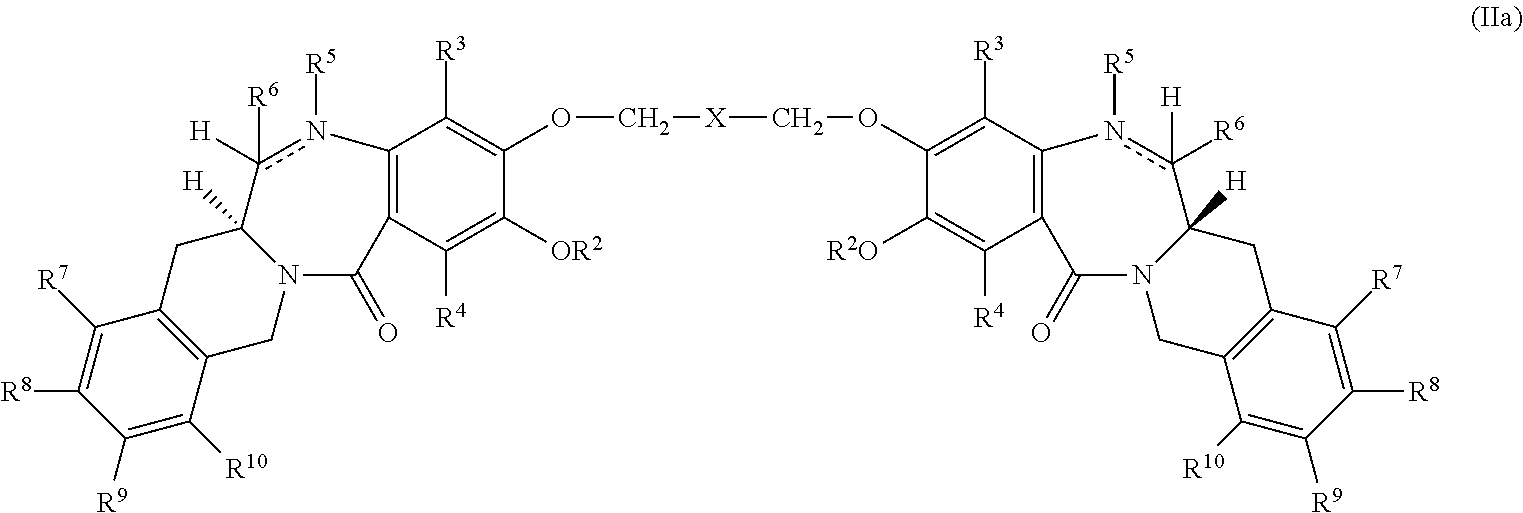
C12=C(C([R4])=C([OR2])C(OC[X]COC3=C([R3])C4=C(C([R4])=C3[R2O])C(=O)N3C([H])(CC5=C(C3)C([R10])=C([R9])C([R8])=C5[R7])c([R6])([H])n4[R5])=C1[R3])C(=O)N1C([H])(CC3=C(C1)C([R10])=C([R9])C([R8])=C3[R7])c([H])([R6])n2[R5]
